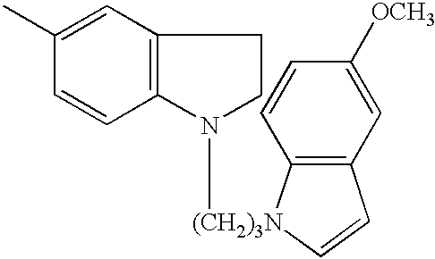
C12=C(C=C(C)C=C1)CCN2[(CH2)3N]1C2=C(C=C1)C=C([OCH3])C=C2
